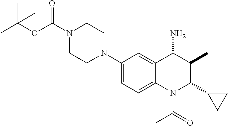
C1(N2CCN(C(OC(C)(C)C)=O)CC2)=CC=C2C(=C1)C(N)C(C)C(C1CC1)N2C(C)=O
